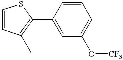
C1(C2=C(C)C=CS2)=CC(O[CF3])=CC=C1
